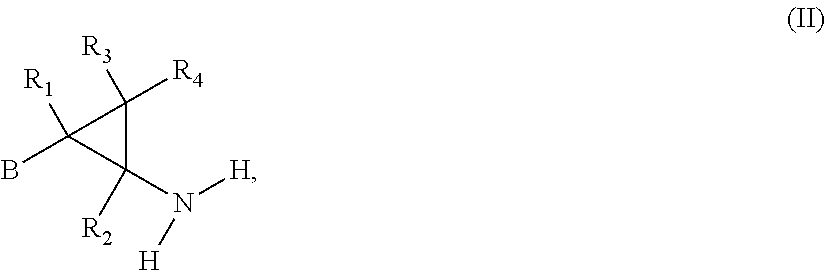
N([H])([H])C1([R2])C([R4])([R3])C1(B)[R1]
